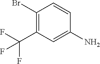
C1(Br)=C(C(F)(F)F)C=C(N)C=C1
